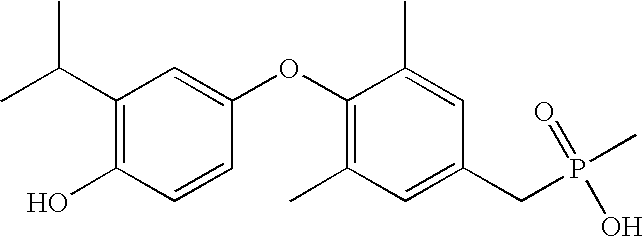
CC(C1=C(O)C=CC(OC2=C(C)C=C(CP(C)(O)=O)C=C2C)=C1)C
